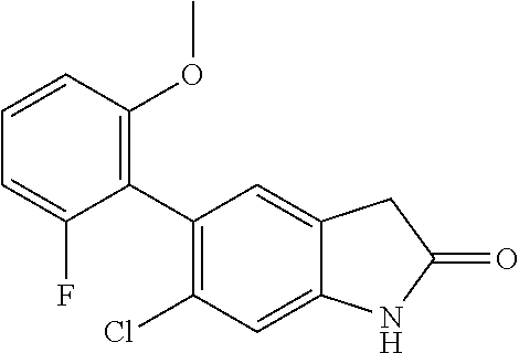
C1(C2=C(OC)C=CC=C2F)=C(Cl)C=C2C(=C1)CC(=O)N2
